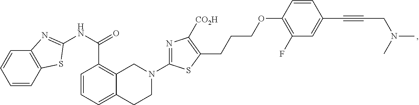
C12=C(C=CC=C1)N=C(NC(=O)C1=C3C(=CC=C1)CCN(C1=NC([CO2H])=C(CCCOC4=C(F)C=C(C#CCN(C)C)C=C4)S1)C3)S2
